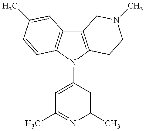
C12=C(N(C3=CC(C)=NC(C)=C3)C3=C1C=C(C)C=C3)CCN(C)C2
